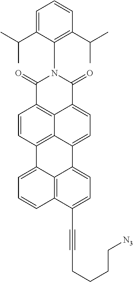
O=C1N(C2=C(C(C)C)C=CC=C2C(C)C)C(=O)C2=CC=C3C4=C(C=CC1=C24)C1=CC=CC2=C1C3=CC=C2C#CCCCC[N3]
